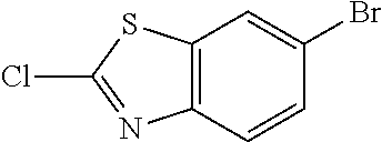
C12=C(C=CC(Br)=C1)N=C(Cl)S2
